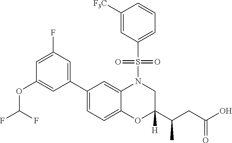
C1([F3C])=CC(S(=O)(=O)N2C3=CC(C4=CC(F)=CC(OC(F)F)=C4)=CC=C3OC(C(CC(O)=O)C)([H])C2)=CC=C1
